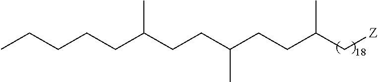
C(C(CCC(CCC(C[Z])C)C)C)CCCC
